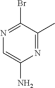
N1=C(C)C(Br)=NC=C1N
